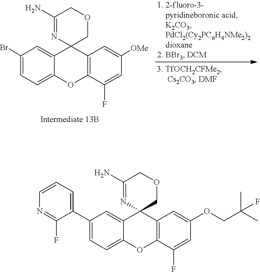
C1(Br)=CC=C2C(=C1)C1(C3=C(O2)C(F)=CC([OMe])=C3)COCC(N)=N1.C1(C2=CC=CN=C2F)=CC=C2C(=C1)C1(C3=C(O2)C(F)=CC(OCC(C)(C)F)=C3)COCC(N)=N1
